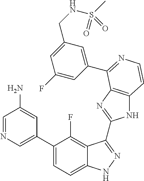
C1=C(C2=CC=C3C(=C2F)C(C2=NC4=C(N2)C=CN=C4C2=CC(CNS(C)(=O)=O)=CC(F)=C2)=NN3)C=C(N)C=N1
